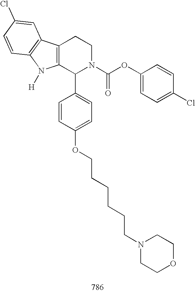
C12=C(C(C3=CC=C(OCCCCCCN4CCOCC4)C=C3)N(C(OC3=CC=C(Cl)C=C3)=O)CC1)N([H])C1=C2C=C(Cl)C=C1
